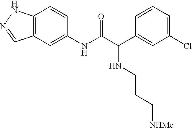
C12=C(C=C(NC(C(C3=CC(Cl)=CC=C3)NCCC[NHMe])=O)C=C1)C=NN2
